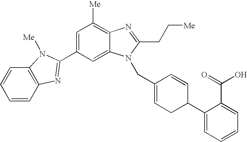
C1=CC2=C(C=C1)N([Me])C(C1=CC([Me])=C3C(=C1)N(CC1=CCC(C4=CC=CC=C4C(=O)O)C=C1)C(CC[Me])=N3)=N2
